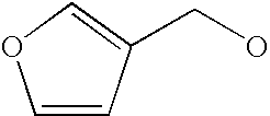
C(O)C1=COC=C1
